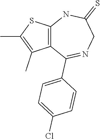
C12=C(SC(C)=C1C)NC(=S)CN=C2C1=CC=C(Cl)C=C1
